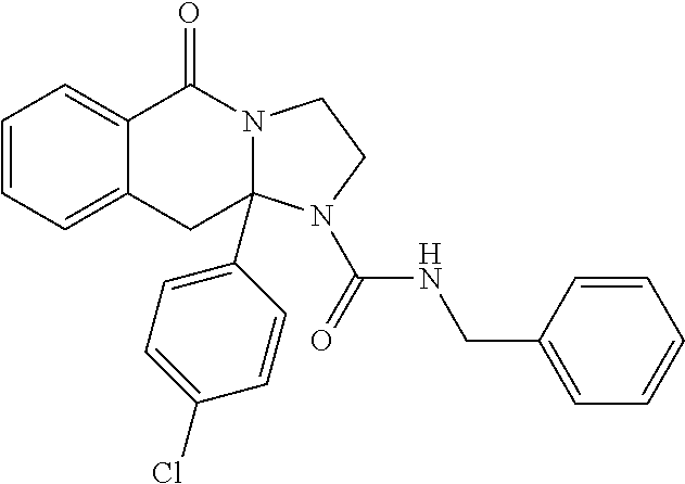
C1=CC=C2C(=C1)C(=O)N1C(C3=CC=C(Cl)C=C3)(C2)N(C(=O)NCC2=CC=CC=C2)CC1
